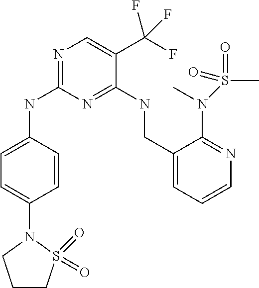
C1=C(NC2=NC=C(C(F)(F)F)C(NCC3=CC=CN=C3N(S(C)(=O)=O)C)=N2)C=CC(N2CCCS2(=O)=O)=C1
